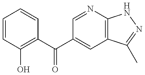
C1=CC(O)=C(C(C2=CC3=C(N=C2)NN=C3C)=O)C=C1
